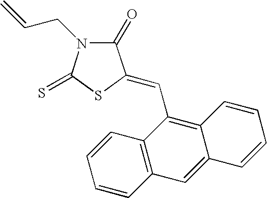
C1(=O)N(CC=C)C(=S)SC1=CC1=C2C(=CC3=C1C=CC=C3)C=CC=C2
